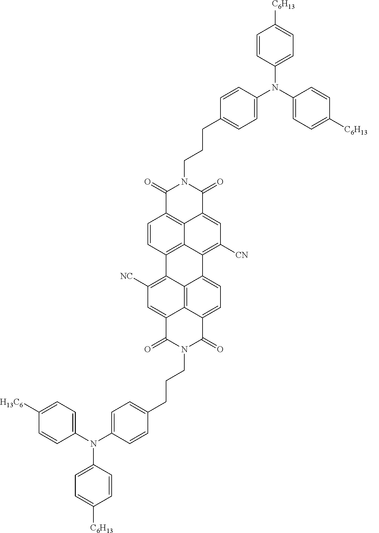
C(CCC1=CC=C(N(C2=CC=C([C6H13])C=C2)C2=CC=C([C6H13])C=C2)C=C1)N1C(=O)C2=C3C(=CC([CN])=C4C3=C(C=C2)C2=C([NC])C=C3C5=C2C4=CC=C5C(=O)N(CCCC2=CC=C(N(C4=CC=C([H13C6])C=C4)C4=CC=C([C6H13])C=C4)C=C2)C3=O)C1=O
